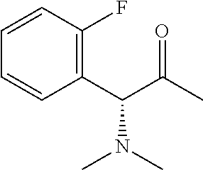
C1(C(C(C)=O)N(C)C)=C(F)C=CC=C1
